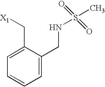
C1=C(C[X1])C(CNS(C)(=O)=O)=CC=C1
